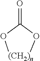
[(CH2)n]1OC(=O)O1
